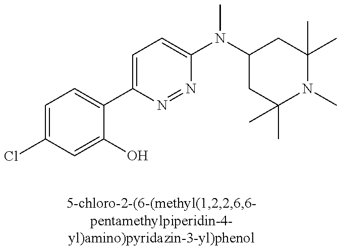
ClC1=CC=C(C2=CC=C(N(C3CC(C)(C)N(C)C(C)(C)C3)C)N=N2)C(O)=C1
